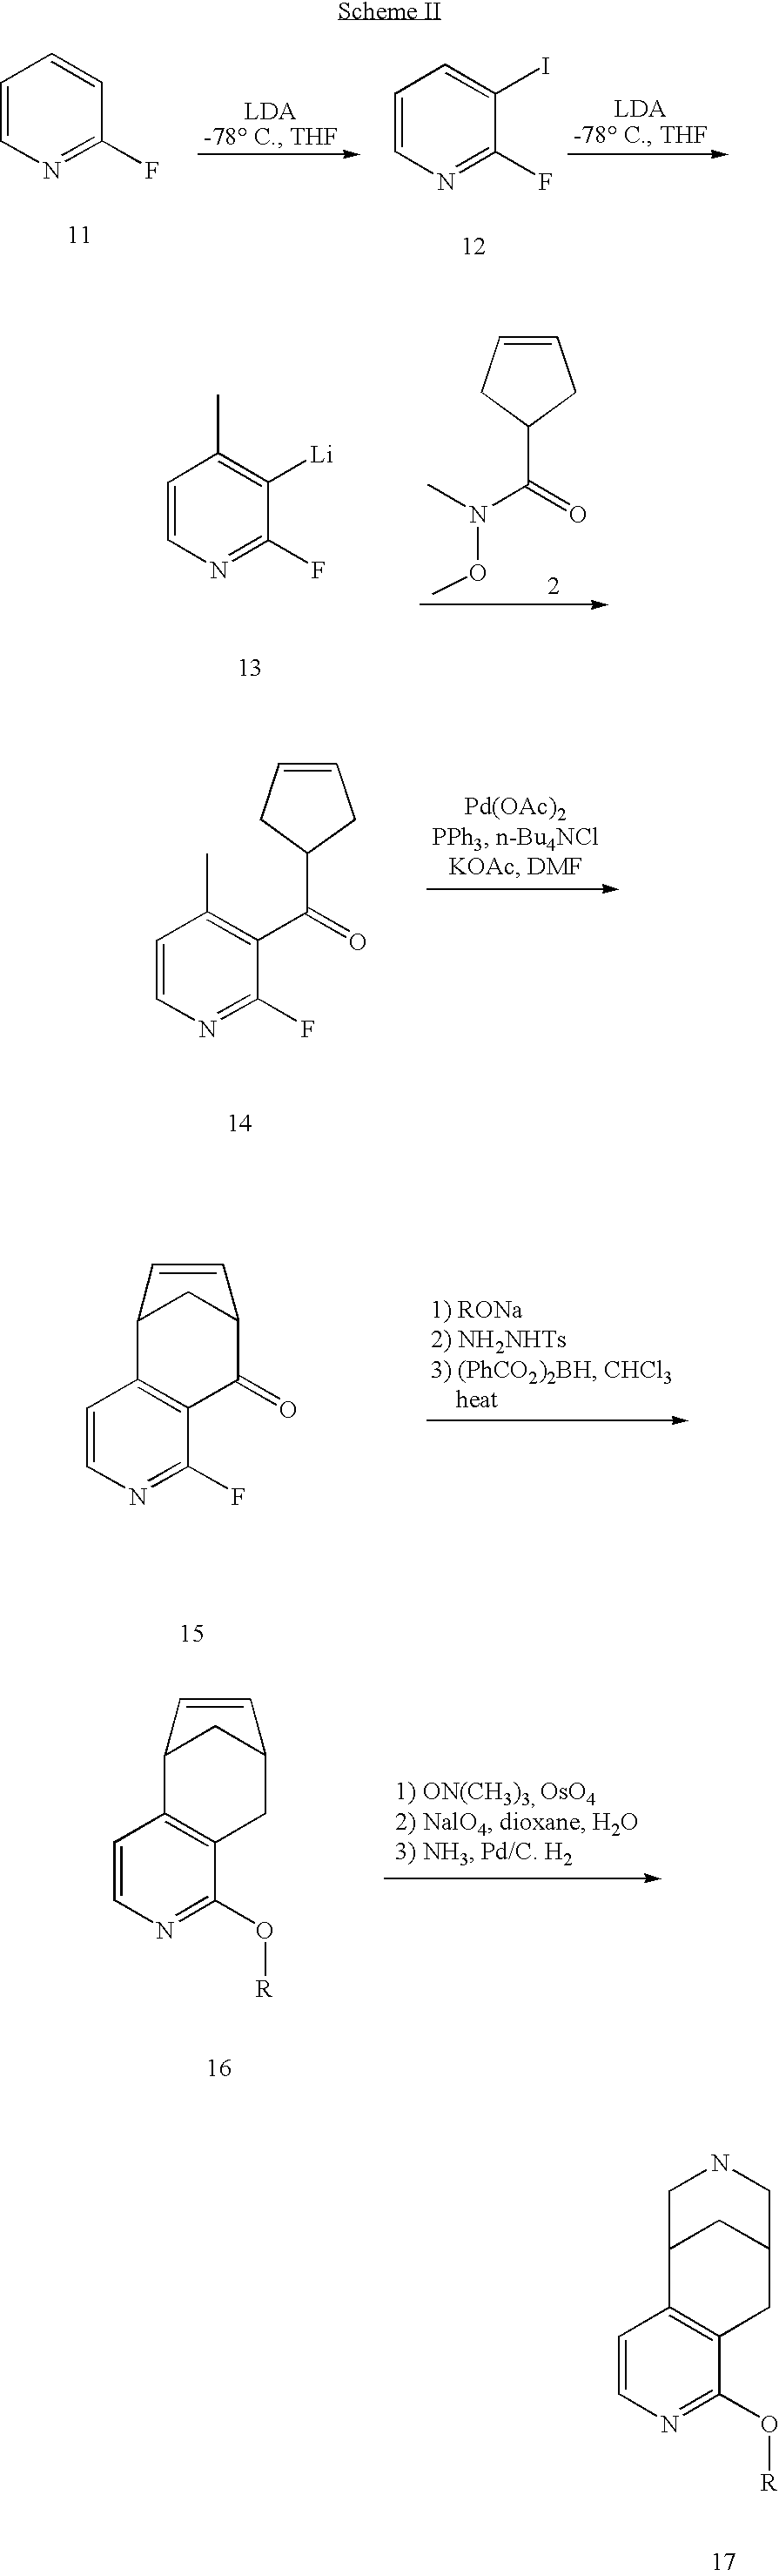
C1=CN=C(F)C=C1.C1=CN=C(F)C(I)=C1.C1=CN=C(F)C([Li])=C1C.C1=CCC(C(=O)N(OC)C)C1.C1=CN=C(F)C(C(=O)C2CC=CC2)=C1C.C1=CN=C(F)C2=C1C1CC(C2=O)C=C1.C1=CN=C(O[R])C2=C1C1CC(C2)C=C1.C1=CN=C(O[R])C2=C1C1CC(C2)CNC1
